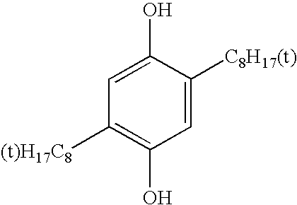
C1=C(O)C([C8H17(t)])=CC(O)=C1[(t)H17C8]
